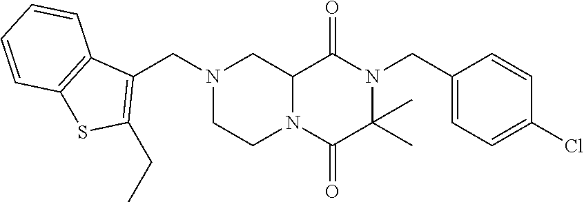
C12N(C(=O)C(C)(C)N(CC3=CC=C(Cl)C=C3)C1=O)CCN(CC1=C(CC)SC3=C1C=CC=C3)C2
